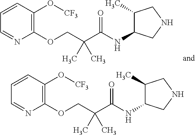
C1=CC(O[CF3])=C(OCC(C(NC2C(C)CNC2)=O)(C)C)N=C1.C1=CC(O[CF3])=C(OCC(C(NC2C(C)CNC2)=O)(C)C)N=C1
